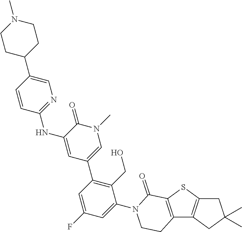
C12=C(C3=C(S1)C(=O)N(C1=CC(F)=CC(C4=CN(C)C(=O)C(NC5=NC=C(C6CCN(C)CC6)C=C5)=C4)=C1CO)CC3)CC(C)(C)C2
